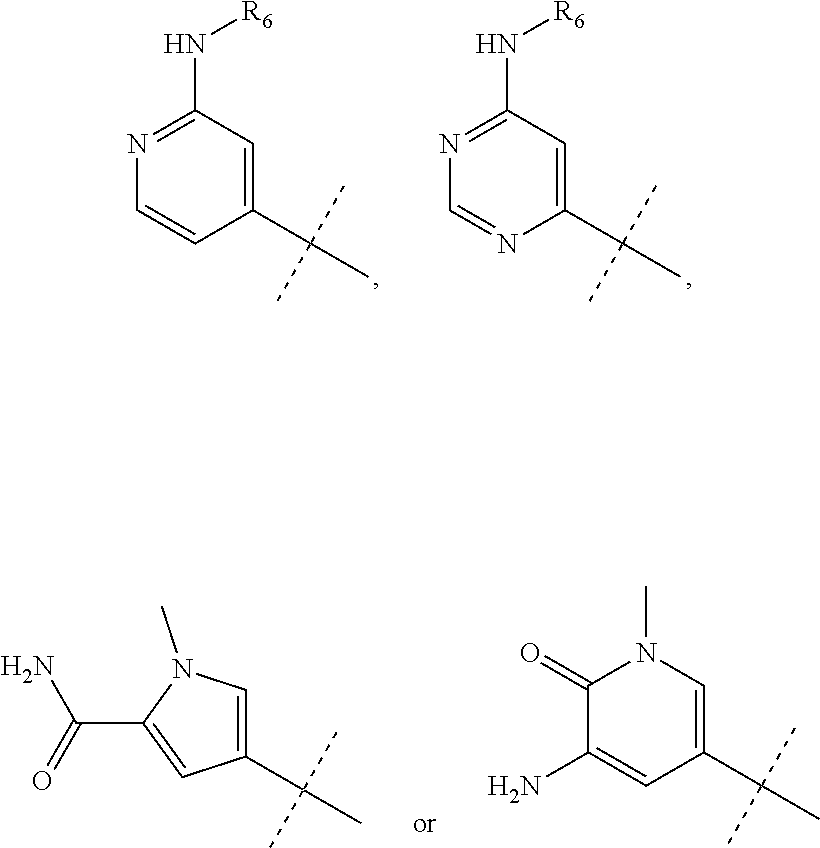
N1=C(N[R6])C=C(C(C)(C)C)C=C1.N1=C(N[R6])C=C(C(C)(C)C)N=C1.C1=C(C(C)(C)C)C=C(C(=O)N)N1C.C1(=O)C(N)=CC(C(C)(C)C)=CN1C
